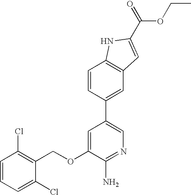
C1=CC=C(Cl)C(COC2=CC(C3=CC4=C(C=C3)NC(C(=O)OCC)=C4)=CN=C2N)=C1Cl
